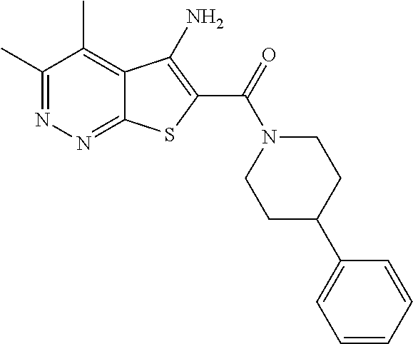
C1(C)=NN=C2C(=C1C)C(N)=C(C(=O)N1CCC(C3=CC=CC=C3)CC1)S2
